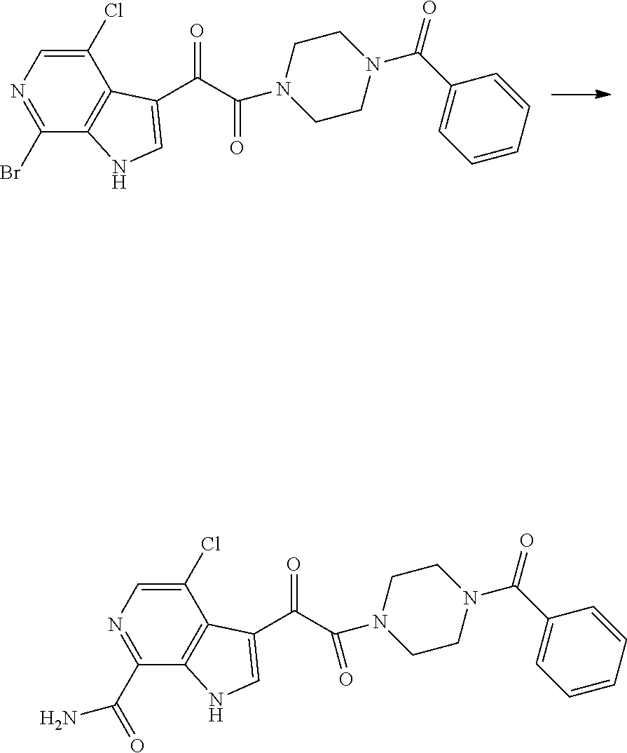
C1(Cl)=CN=C(C(N)=O)C2=C1C(C(C(N1CCN(C(C3=CC=CC=C3)=O)CC1)=O)=O)=CN2.C1(Cl)=CN=C(Br)C2=C1C(C(C(N1CCN(C(C3=CC=CC=C3)=O)CC1)=O)=O)=CN2
